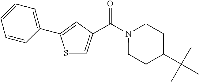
S1C=C(C(N2CCC(C(C)(C)C)CC2)=O)C=C1C1=CC=CC=C1
